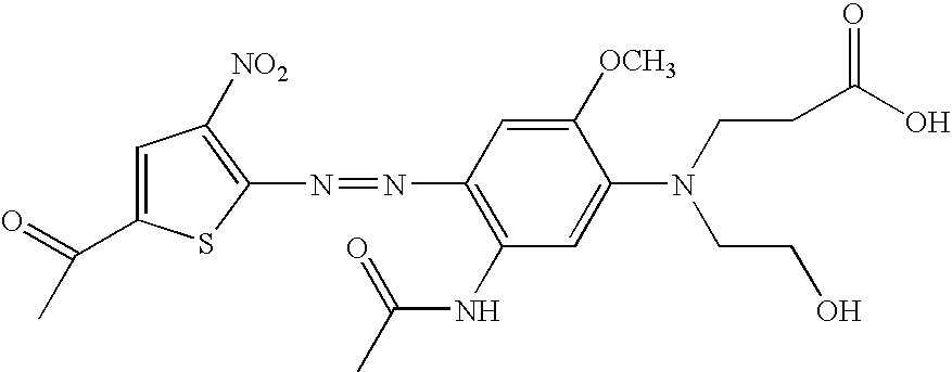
C1(N=NC2=C(NC(C)=O)C=C(N(CCO)CCC(O)=O)C([OCH3])=C2)=C([NO2])C=C(C(=O)C)S1
